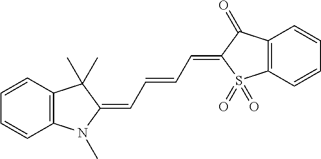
C12=C(C=CC=C1)C(C)(C)C(=CC=CC=C1S(=O)(=O)C3=C(C1=O)C=CC=C3)N2C
